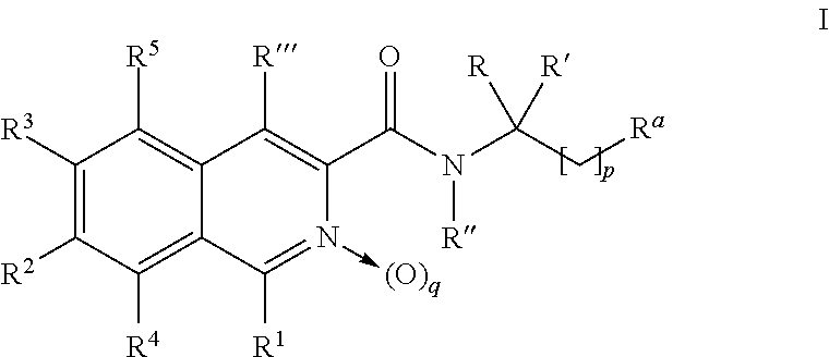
C1([R3])=C([R2])C([R4])=C2C(=C1[R5])C([R])=C(C(N(C(C[Ra])([R])[R])[R])=O)N(->[(O)q])=C2[R1]
